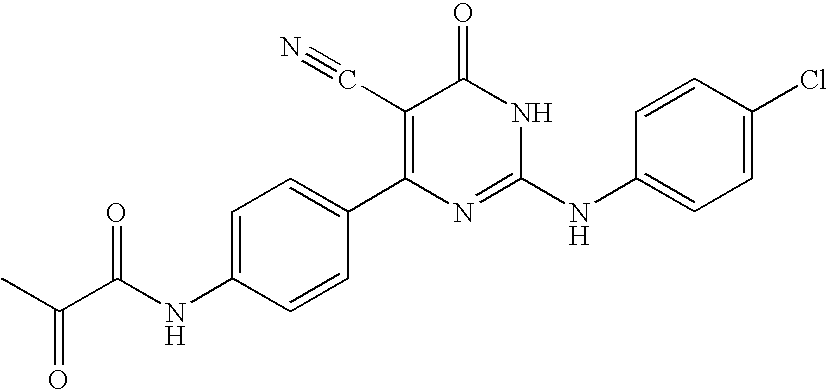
C1=CC(C2=C(C#N)C(=O)NC(NC3=CC=C(Cl)C=C3)=N2)=CC=C1NC(C(C)=O)=O
